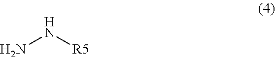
NN[R5]
